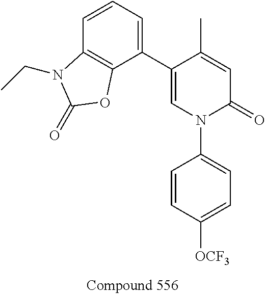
C1=CC([OCF3])=CC=C1N1C(=O)C=C(C)C(C2=CC=CC3=C2OC(=O)N3CC)=C1
